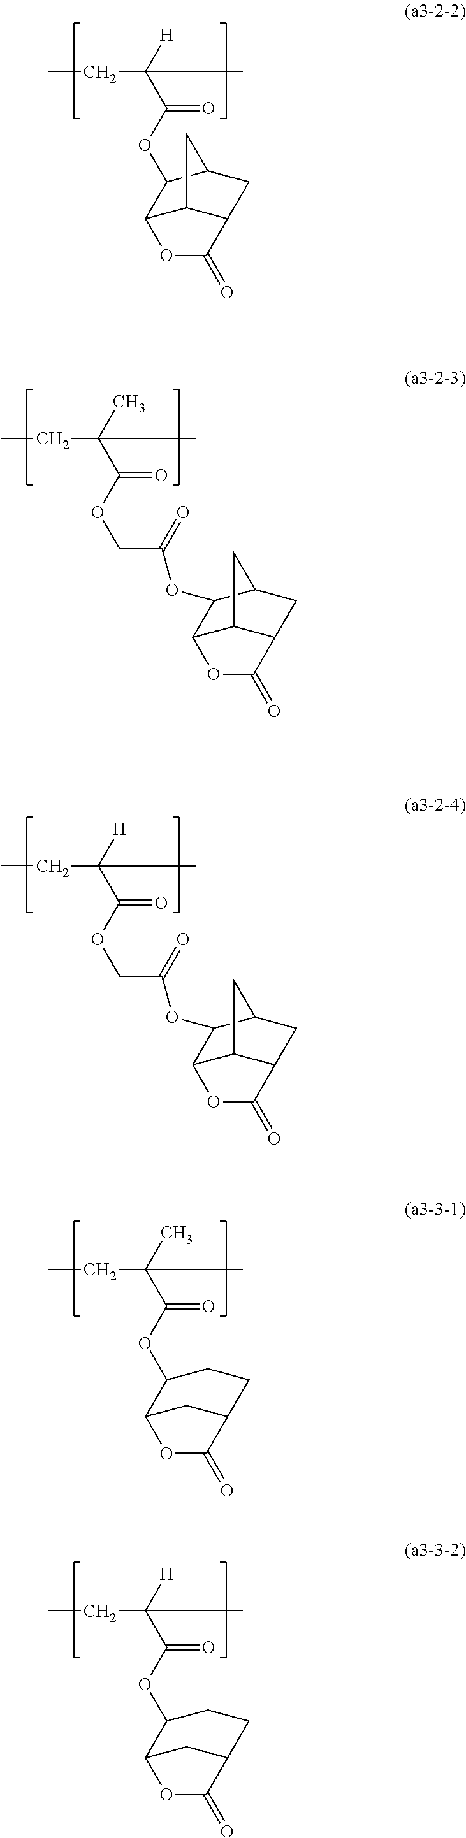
CCC(C(OC1C2C3C(CC1C3)C(=O)O2)=O)([H])C.CCC(C(OCC(OC1C2C3C(CC1C3)C(=O)O2)=O)=O)(C)C.CCC(C(OCC(OC1C2C3C(CC1C3)C(=O)O2)=O)=O)([H])C.CCC(C(OC1C2CC(CC1)C(=O)O2)=O)(C)C.CCC(C(OC1C2CC(CC1)C(=O)O2)=O)([H])C
